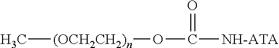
C[(OCH2CH2)n]OC(=O)[NH-ATA]
